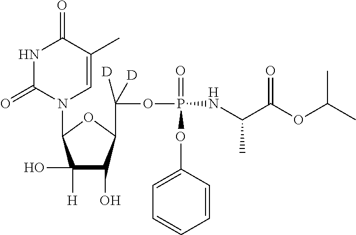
C1(O)([H])C(O)C(C(OP(=O)(OC2=CC=CC=C2)NC(C(OC(C)C)=O)C)([D])[D])OC1N1C=C(C)C(=O)NC1=O
